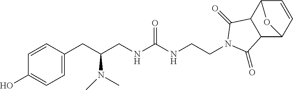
C1=C(CC(CNC(NCCN2C(=O)C3C4C=CC(C3C2=O)O4)=O)N(C)C)C=CC(O)=C1
